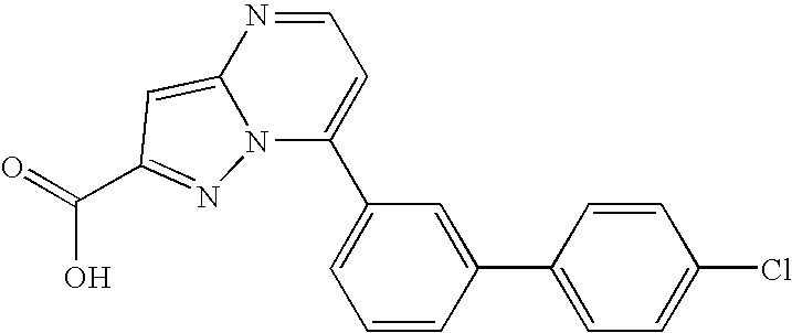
C1=CC(C2=CC=C(Cl)C=C2)=CC(C2=CC=NC3=CC(C(O)=O)=NN23)=C1
